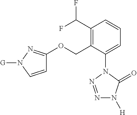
C1(C(F)F)=C(COC2=NN([G])C=C2)C(N2N=NN([H])C2=O)=CC=C1
